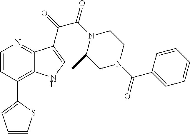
C1=CC(C2=CC=CS2)=C2C(=N1)C(C(=O)C(N1C(C)CN(C(C3=CC=CC=C3)=O)CC1)=O)=CN2
